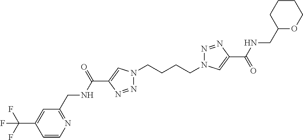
N1(CCCCN2N=NC(C(=O)NCC3OCCCC3)=C2)N=NC(C(NCC2=NC=CC(C(F)(F)F)=C2)=O)=C1
